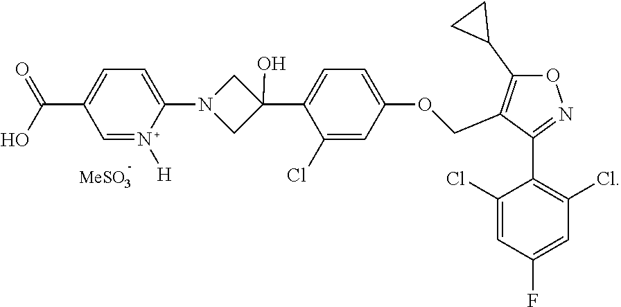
C1(C(=O)O)=CC=C(N2CC(C3=CC=C(OCC4=C(C5CC5)ON=C4C4=C(Cl)C=C(F)C=C4Cl)C=C3Cl)(O)C2)N([H])=C1
